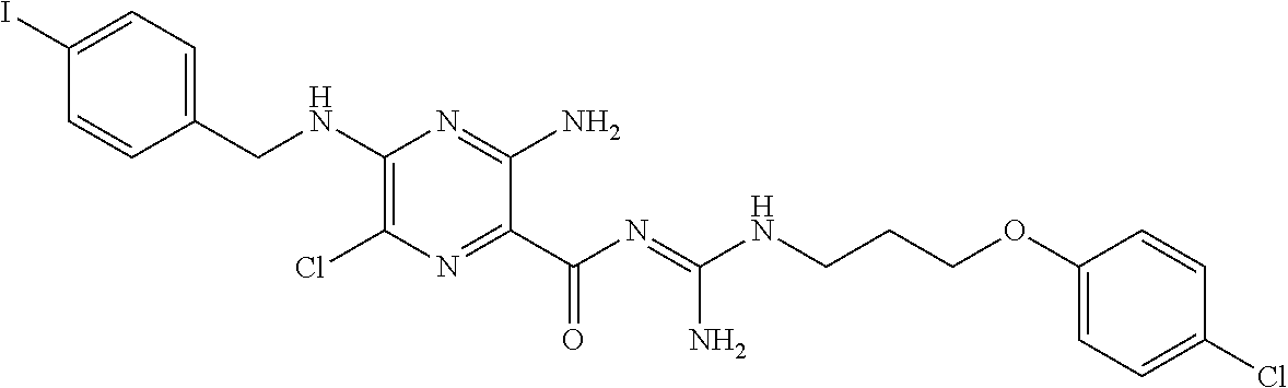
C1=C(I)C=CC(CNC2=C(Cl)N=C(C(N=C(NCCCOC3=CC=C(Cl)C=C3)N)=O)C(N)=N2)=C1
